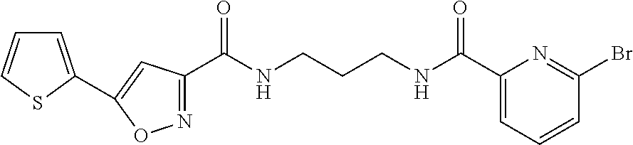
N1=C(C(NCCCNC(C2=CC=CC(Br)=N2)=O)=O)C=C(C2=CC=CS2)O1
